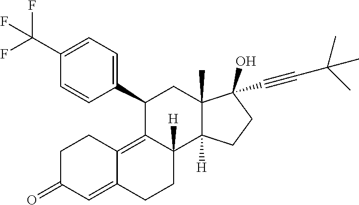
C1(C2=CC=C(C(F)(F)F)C=C2)C2=C3C(=CC(=O)CC3)CCC2([H])C2([H])C(C)(C1)C(C#CC(C)(C)C)(O)CC2
